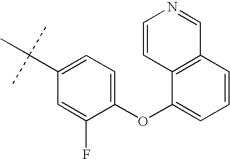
C1=C(OC2=CC=CC3=C2C=CN=C3)C(F)=CC(C(C)(C)C)=C1
